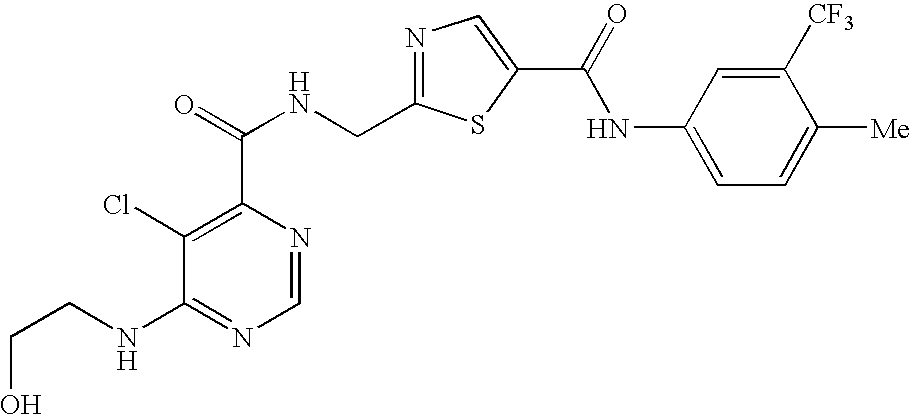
C1=NC(C(=O)NCC2=NC=C(C(NC3=CC=C([Me])C([CF3])=C3)=O)S2)=C(Cl)C(NCCO)=N1
